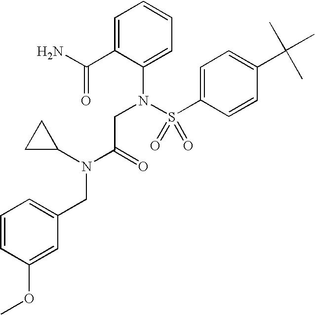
C1=C(C(N)=O)C(N(S(C2=CC=C(C(C)(C)C)C=C2)(=O)=O)CC(N(C2CC2)CC2=CC=CC(OC)=C2)=O)=CC=C1
